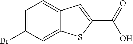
C12=CC(Br)=CC=C1C=C(C(=O)O)S2
